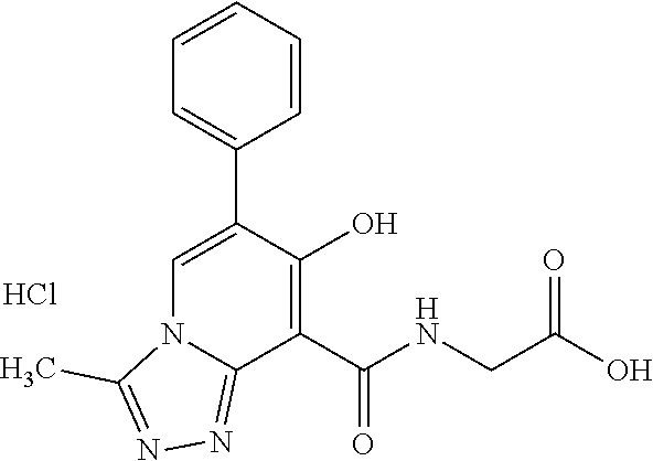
C1=C(C2=CC=CC=C2)C(O)=C(C(NCC(O)=O)=O)C2=NN=C(C)N12.Cl
